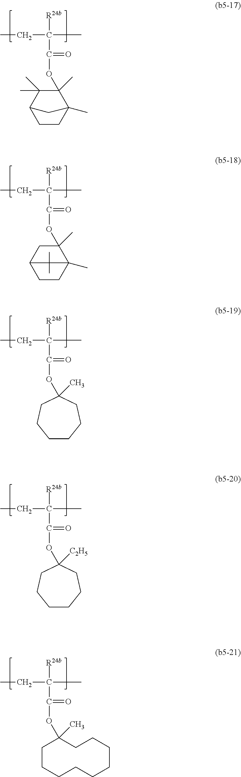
O(C(=O)C([R24b])(CC)C)C1(C)C(C)(C)C2CCC1(C)C2.O(C(=O)C([R24b])(CC)C)C1(C)CC2CCC1(C)C2(C)C.C1CCCC(OC(=O)C([R24b])(CC)C)(C)CC1.C1CCCC(OC(=O)C([R24b])(CC)C)([C2H5])CC1.O(C(=O)C([R24b])(CC)C)C1(C)CCCCCCCCC1
